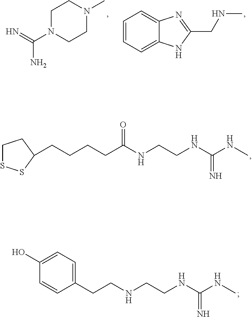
C1SSC(CCCCC(NCCNC(NC)=N)=O)C1.C1(O)=CC=C(CCNCCNC(NC)=N)C=C1.C1=CC=C2C(=C1)N=C(CNC)N2.C1N(C(=N)N)CCN(C)C1
